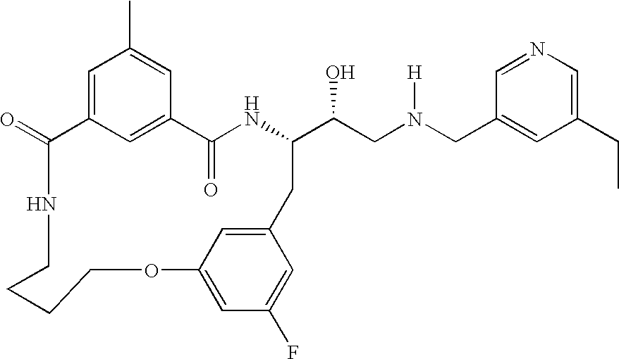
C1(=O)C2=CC(C)=CC(=C2)C(=O)NC(C(CN(CC2=CC(CC)=CN=C2)[H])O)CC2=CC(=CC(F)=C2)OCCCCN1
